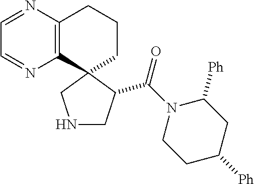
C12=C(C3(CCC1)CNCC3C(N1CCC([Ph])CC1[Ph])=O)N=CC=N2
